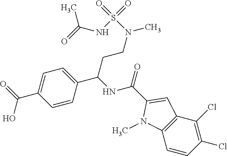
C1=CC(C(NC(C2=CC3=C(N2C)C=CC(Cl)=C3Cl)=O)CCN(C)S(=O)(=O)NC(=O)C)=CC=C1C(=O)O
